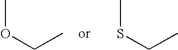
O(CC)C.S(CC)C
